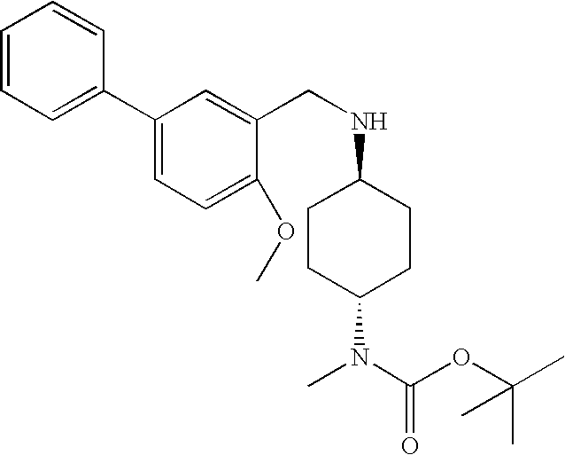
C1=CC=C(C2=CC=C(OC)C(CNC3CCC(N(C)C(OC(C)(C)C)=O)CC3)=C2)C=C1
